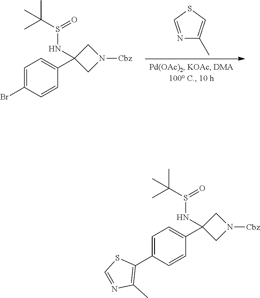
C1=C(Br)C=CC(C2(NS(C(C)(C)C)=O)CN([Cbz])C2)=C1.N1=CSC=C1C.C1=C(C2=C(C)N=CS2)C=CC(C2(NS(C(C)(C)C)=O)CN([Cbz])C2)=C1
